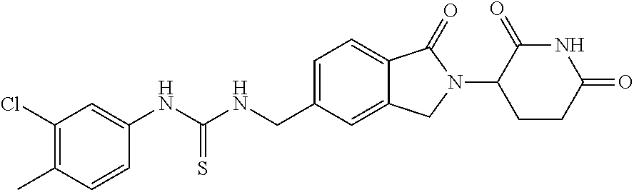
C1(Cl)=C(C)C=CC(NC(NCC2=CC=C3C(=C2)CN(C2CCC(=O)NC2=O)C3=O)=S)=C1
